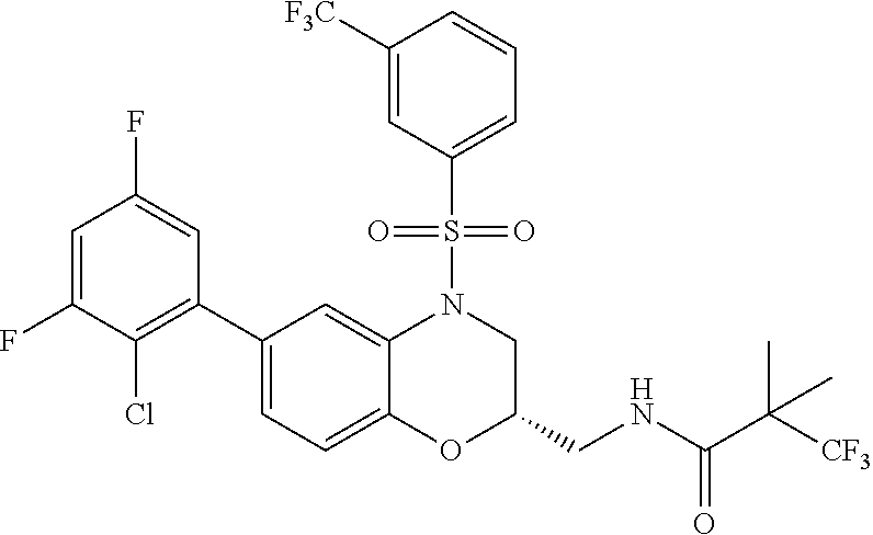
C1=C(F)C(Cl)=C(C2=CC=C3C(=C2)N(S(C2=CC=CC([F3C])=C2)(=O)=O)CC(CNC(=O)C([CF3])(C)C)O3)C=C1F
